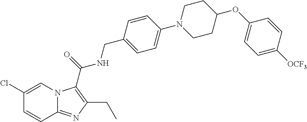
C1(Cl)=CN2C(=NC(CC)=C2C(=O)NCC2=CC=C(N3CCC(OC4=CC=C([OCF3])C=C4)CC3)C=C2)C=C1
